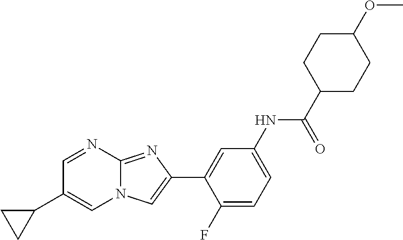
C1=NC2=NC(C3=CC(NC(C4CCC(OC)CC4)=O)=CC=C3F)=CN2C=C1C1CC1
